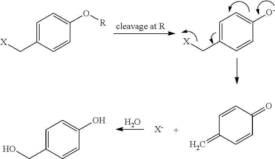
C1=C(C[X])C=CC([O-])=C1.C1=C(C[X])C=CC(O[R])=C1.O.C1=CC(=O)C=CC1=C.[X-].C1=C(CO)C=CC(O)=C1
